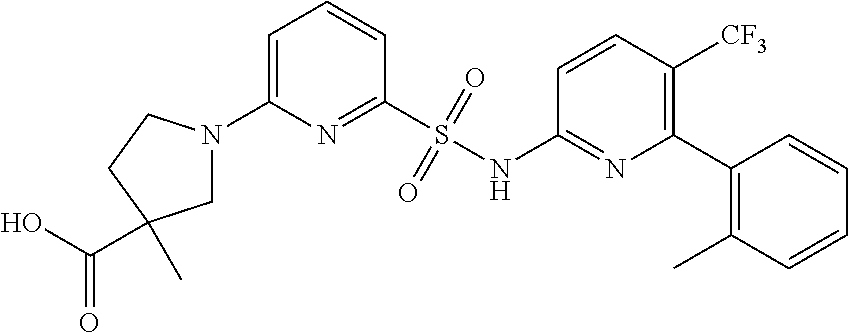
C1=C(N2CC(C(O)=O)(C)CC2)N=C(S(NC2=NC(C3=C(C)C=CC=C3)=C([CF3])C=C2)(=O)=O)C=C1
